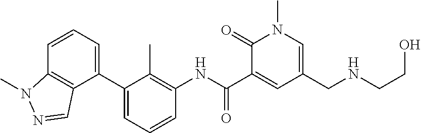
C1=CC2=C(C(C3=CC=CC(NC(C4=CC(CNCCO)=CN(C)C4=O)=O)=C3C)=C1)C=NN2C
